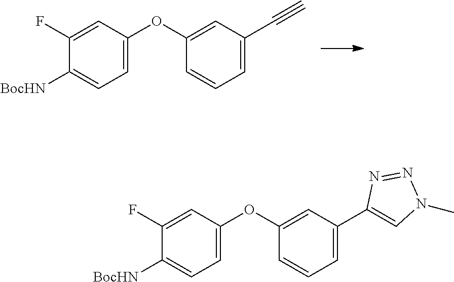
C1(F)=CC(OC2=CC(C#C)=CC=C2)=CC=C1[BocHN].C1(F)=CC(OC2=CC(C3=CN(C)N=N3)=CC=C2)=CC=C1[BocHN]
